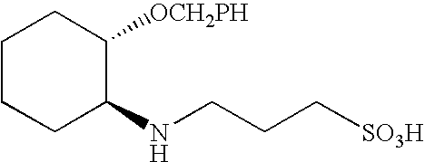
C1CCC(NCCC[SO3H])C([OCH2PH])C1
